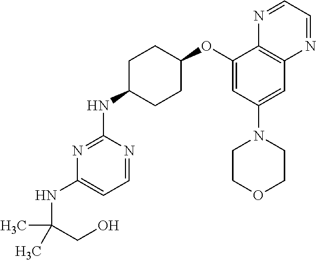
C1=NC(NC2CCC(OC3=CC(N4CCOCC4)=CC4=C3N=CC=N4)CC2)=NC(NC(CO)(C)C)=C1
